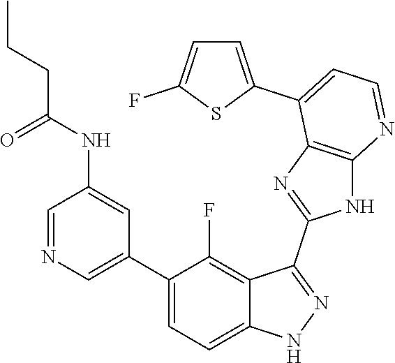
C1=NC=C(C2=CC=C3C(=C2F)C(C2=NC4=C(N2)N=CC=C4C2=CC=C(F)S2)=NN3)C=C1NC(CCC)=O
